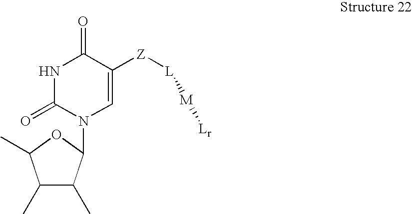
N1C(=O)N(C2OC(C)C(C)C2C)C=C([Z][L][M][Lr])C1=O
